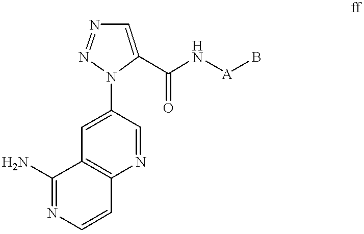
C1(N2C(C(N[A]B)=O)=CN=N2)=CC2=C(N=C1)C=CN=C2N
